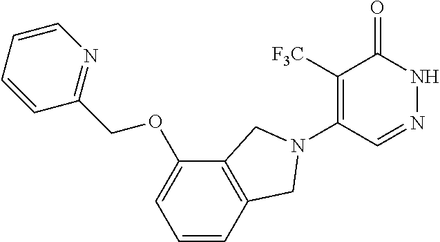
C1([F3C])=C(N2CC3=C(C(OCC4=NC=CC=C4)=CC=C3)C2)C=NNC1=O
